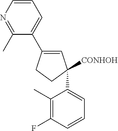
C1(C2([CONHOH])C=C(C3=CC=CN=C3C)CC2)=CC=CC(F)=C1C
